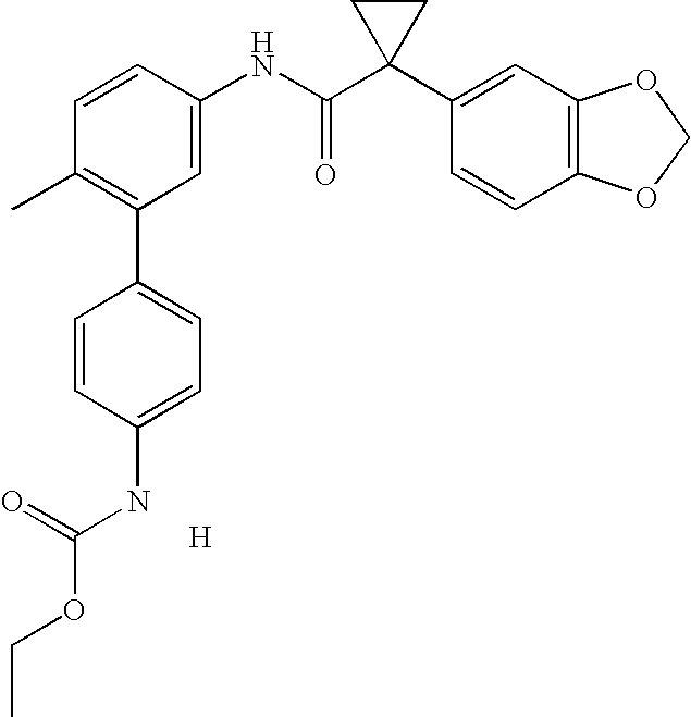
C1=CC(NC(C2(C3=CC4=C(C=C3)OCO4)CC2)=O)=CC(C2=CC=C(NC(=O)OCC)C=C2)=C1C.[H]
